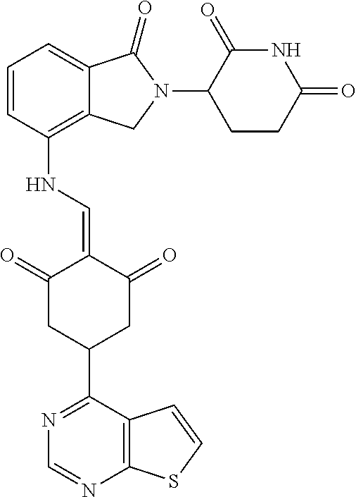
C12=C(NC=C3C(=O)CC(C4=NC=NC5=C4C=CS5)CC3=O)C=CC=C1C(=O)N(C1C(=O)NC(=O)CC1)C2
